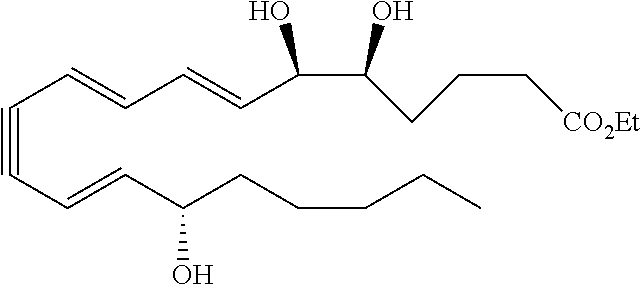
C(C=CC(CCCCC)O)#CC=CC=CC(C(CCC[CO2Et])O)O
